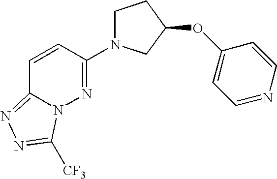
C1=CC(N2CCC(OC3=CC=NC=C3)C2)=NN2C1=NN=C2[CF3]
